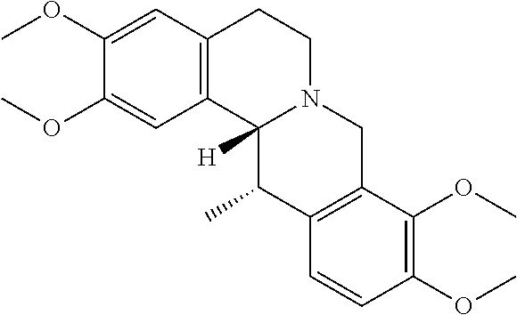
C12=C(C=C(OC)C(OC)=C1)CCN1C2([H])C(C)C2=C(C1)C(OC)=C(OC)C=C2
